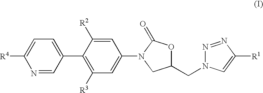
N1=CC(C2=C([R3])C=C(N3CC(CN4N=NC([R1])=C4)OC3=O)C=C2[R2])=CC=C1[R4]
